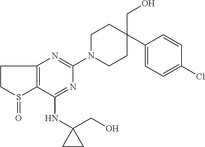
C1(NC2(CO)CC2)=NC(N2CCC(CO)(C3=CC=C(Cl)C=C3)CC2)=NC2=C1S(=O)CC2
